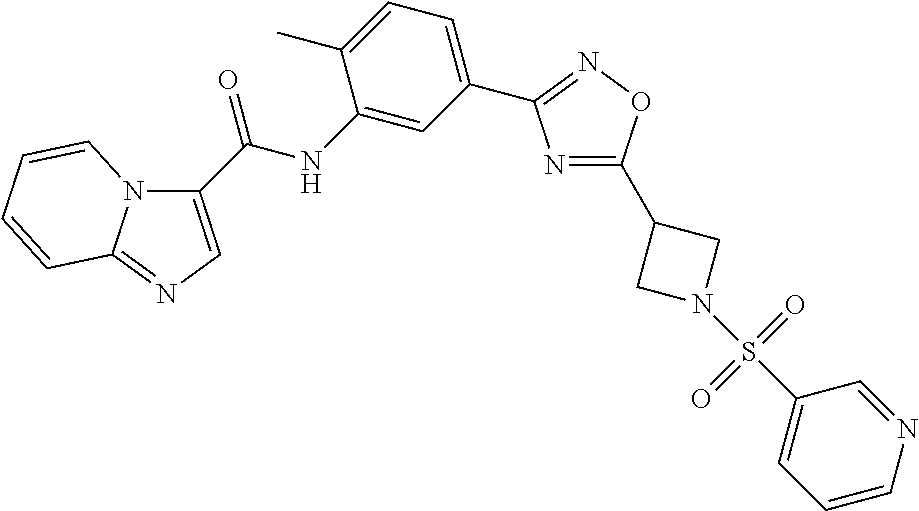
N1=C(C2CN(S(C3=CC=CN=C3)(=O)=O)C2)ON=C1C1=CC=C(C)C(NC(=O)C2=CN=C3N2C=CC=C3)=C1
